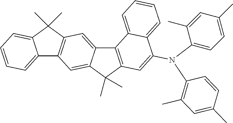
C12=CC3=C(C=C1C(C)(C)C1=C2C2=CC=CC=C2C(N(C2=CC=C(C)C=C2C)C2=C(C)C=C(C)C=C2)=C1)C1=CC=CC=C1C3(C)C
